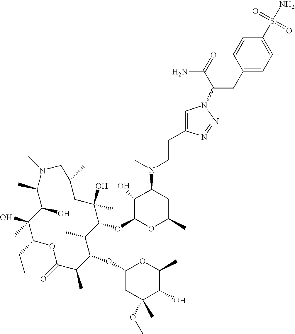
OC1C(C)N(C)CC(C)CC(O)(C)C(OC2OC(C)CC(N(C)CCC3=CN(C(CC4=CC=C(S(N)(=O)=O)C=C4)C(=O)N)N=N3)C2O)C(C)C(OC2CC(C)(OC)C(O)C(C)O2)C(C)C(=O)OC(CC)C1(O)C
